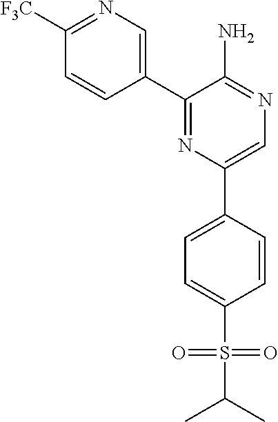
C1([F3C])=NC=C(C2=NC(C3=CC=C(S(=O)(=O)C(C)C)C=C3)=CN=C2N)C=C1
